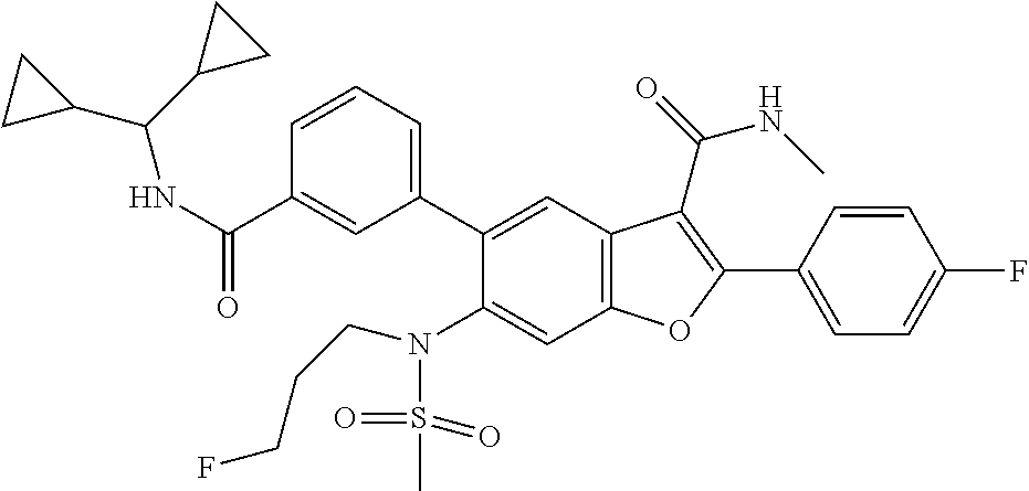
C1=CC=C(C2=CC3=C(C=C2N(S(C)(=O)=O)CCCF)OC(C2=CC=C(F)C=C2)=C3C(NC)=O)C=C1C(NC(C1CC1)C1CC1)=O
